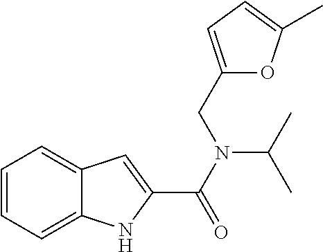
C1=CC=C2C(=C1)C=C(C(=O)N(CC1=CC=C(C)O1)C(C)C)N2
